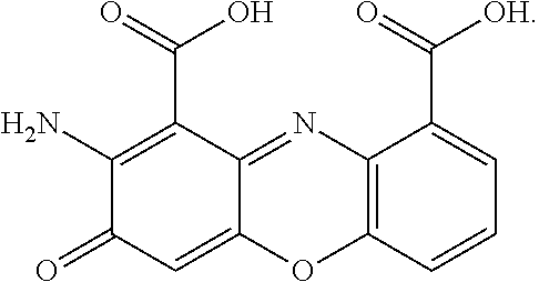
C1(N)=C(C(O)=O)C2=NC3=C(OC2=CC1=O)C=CC=C3C([OH])=O
